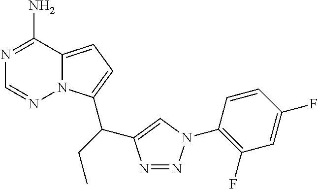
C12=CC=C(C(CC)C3=CN(C4=C(F)C=C(F)C=C4)N=N3)N1N=CN=C2N
